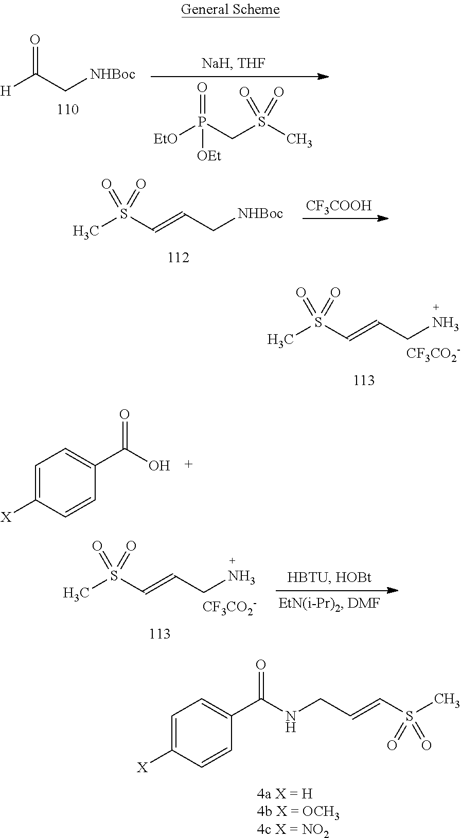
C(=CCN)S(=O)(C)=O.[CF3CO2-].[H]C(=O)C[NHBoc].[EtO]P(=O)(CS(=O)(C)=O)[OEt].[CF3COOH].C(=CC[NHBoc])S(=O)(C)=O.C1=C([X])C=CC(C(=O)O)=C1.C1=C([X])C=CC(C(=O)NCC=CS(=O)(C)=O)=C1.C(=CCN)S(=O)(C)=O.[CF3CO2-]
